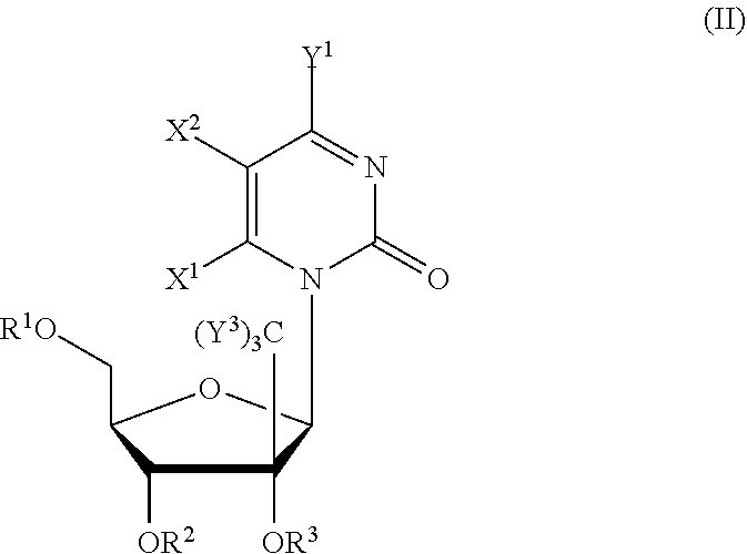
N1=C([Y1])C([X2])=C([X1])N(C2C([OR3])([(Y3)3C])C([OR2])C(C[R1O])O2)C1=O
